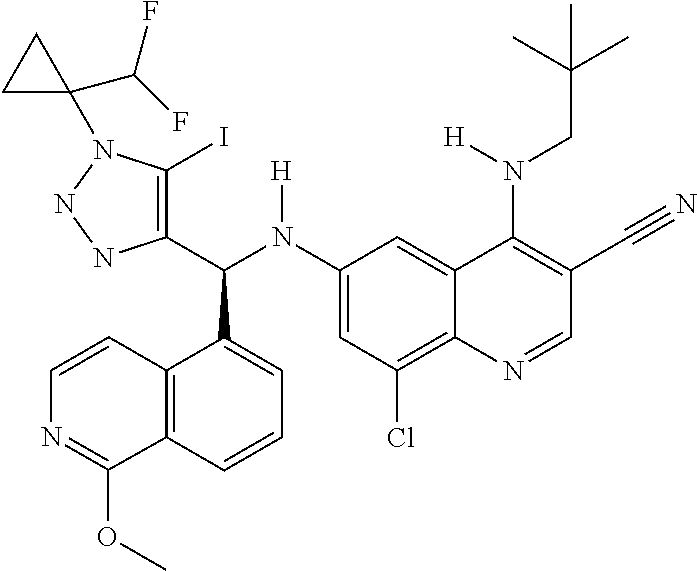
C1(N(C(C2=C(I)N(C3(C(F)F)CC3)NN2)C2=CC=CC3=C2C=CN=C3OC)[H])=CC(Cl)=C2C(=C1)C(N(CC(C)(C)C)[H])=C(C#N)C=N2
